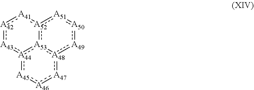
[A42]1:[A43]:[A44]2:[A53]3:[A52](:[A41]:1):[A51]:[A50]:[A49]:[A48]:3:[A47]:[A46]:[A45]:2
